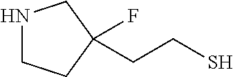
N1CCC(CCS)(F)C1
